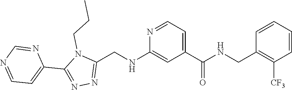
C1(C2=CC=NC=N2)=NN=C(CNC2=CC(C(=O)NCC3=C([CF3])C=CC=C3)=CC=N2)N1CCC
